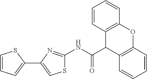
C1=CC=C(C2=CSC(NC(=O)C3C4=C(OC5=C3C=CC=C5)C=CC=C4)=N2)S1
